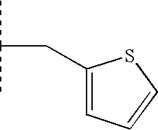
CC(C)CC1=CC=CS1
